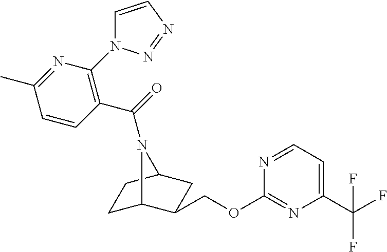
C1C2C(COC3=NC(C(F)(F)F)=CC=N3)CC(C1)N2C(=O)C1=C(N2C=CN=N2)N=C(C)C=C1
